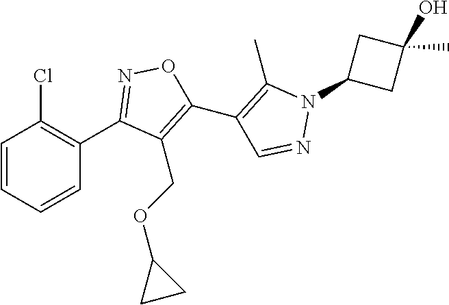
C1(C2=NOC(C3=C(C)N(C4CC(O)(C)C4)N=C3)=C2COC2CC2)=C(Cl)C=CC=C1
